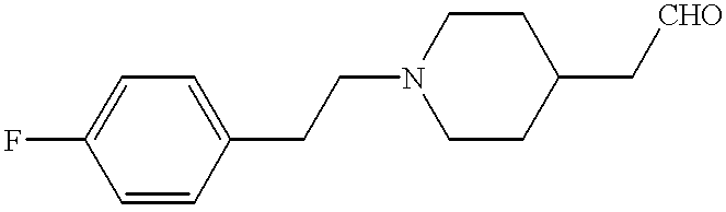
FC1=CC=C(CCN2CCC(C[CHO])CC2)C=C1
